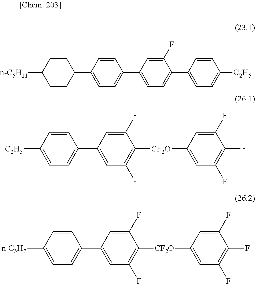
C1=C([C2H5])C=CC(C2=CC(F)=C([CF2O]C3=CC(F)=C(F)C(F)=C3)C(F)=C2)=C1.C1=C([n-C3H7])C=CC(C2=CC(F)=C([CF2O]C3=CC(F)=C(F)C(F)=C3)C(F)=C2)=C1.C1CC(C2=CC=C(C3=CC=C(C4=CC=C([C2H5])C=C4)C(F)=C3)C=C2)CCC1[n-C5H11]
